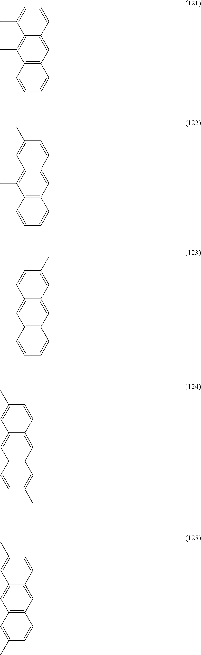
C12=C(C=C3C(=C1C)C(C)=CC=C3)C=CC=C2.C12=C(C=C3C(=C1C)C=C(C)C=C3)C=CC=C2.C12=C(C=C3C(=C1C)C=CC(C)=C3)C=CC=C2.C12=C(C=C3C(=C1)C=C(C)C=C3)C=C(C)C=C2.C12=C(C=C3C(=C1)C=C(C)C=C3)C=CC(C)=C2
